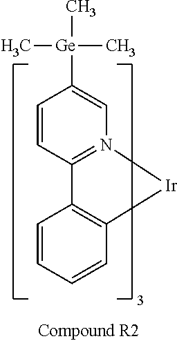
C1=CC2=N(C=C1[Ge](C)(C)C)[Ir]C1=C2C=CC=C1
